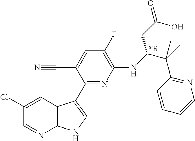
C1(Cl)=CC2=C(N=C1)NC=C2C1=NC(NC(C(C)(C2=NC=CC=C2)C)CC(=O)O)=C(F)C=C1C#N.[*R]
